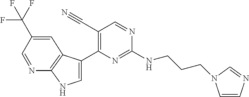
C(NC1=NC(C2=CNC3=C2C=C(C(F)(F)F)C=N3)=C(C#N)C=N1)CCN1C=CN=C1
